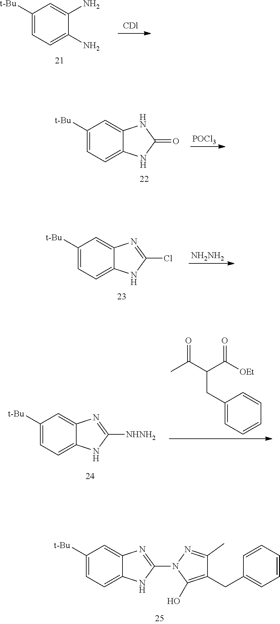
C1=C([t-Bu])C=C2C(=C1)NC(N1C(O)=C(CC3=CC=CC=C3)C(C)=N1)=N2.C1=C([t-Bu])C=C2C(=C1)NC(Cl)=N2.[NH2NH2].C1=C([t-Bu])C=C2C(=C1)NC([NHNH2])=N2.CC(C(C([OEt])=O)CC1=CC=CC=C1)=O.C1([t-Bu])=CC=C(N)C(N)=C1.C1=C([t-Bu])C=C2C(=C1)NC(=O)N2.[POCl3]
